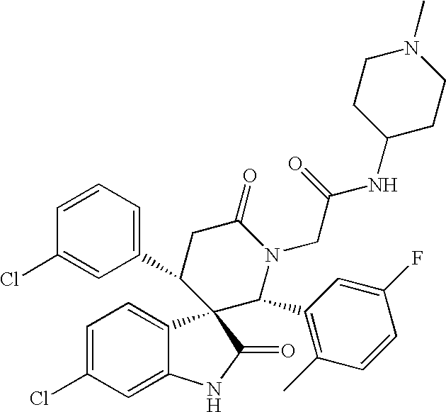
C1=C(Cl)C=C2C(=C1)C1(C(=O)N2)C(C2=CC=CC(Cl)=C2)CC(=O)N(CC(=O)NC2CCN(C)CC2)C1C1=C(C)C=CC(F)=C1
